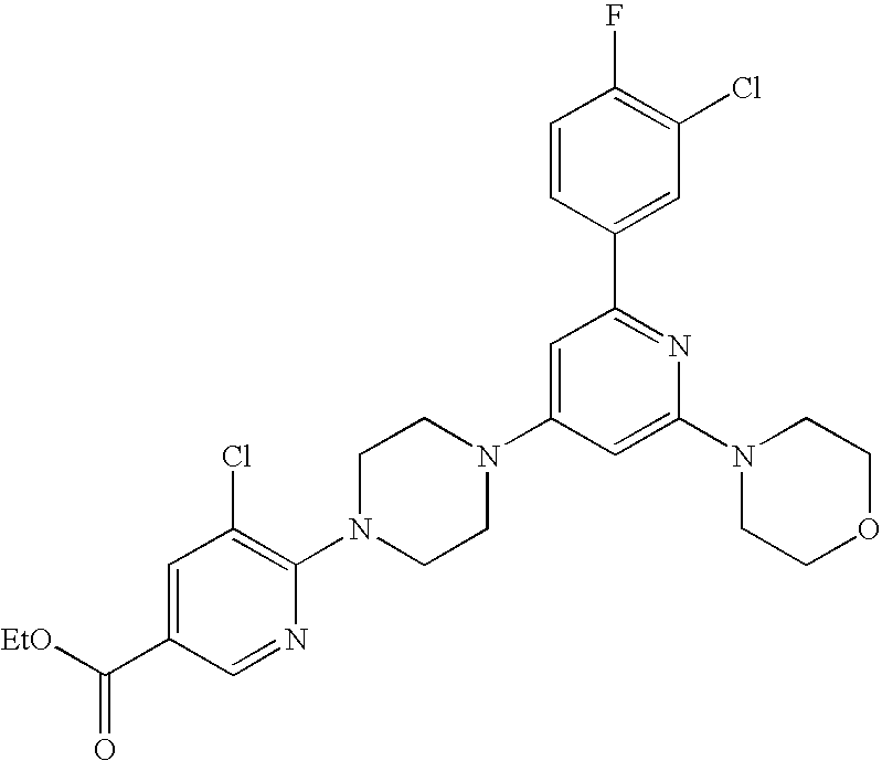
[EtO]C(C1=CC(Cl)=C(N2CCN(C3=CC(C4=CC(Cl)=C(F)C=C4)=NC(N4CCOCC4)=C3)CC2)N=C1)=O
